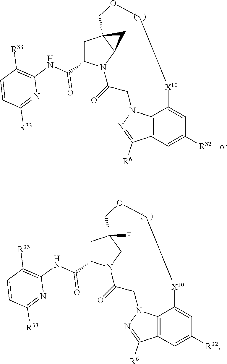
C12=C3C=C([R32])C=C1[X10]COCC14C(N(C(=O)CN2N=C3[R6])C(C(=O)NC2=C([R33])C=CC([R33])=N2)C1)C4.C12=C3C=C([R32])C=C1[X10]COCC1(F)CN(C(=O)CN2N=C3[R6])C(C(=O)NC2=C([R33])C=CC([R33])=N2)C1
